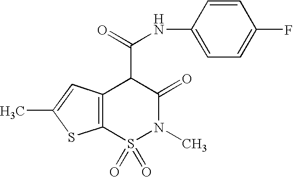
N(C(C1C(=O)N(C)S(=O)(=O)C2=C1C=C(C)S2)=O)C1=CC=C(F)C=C1
